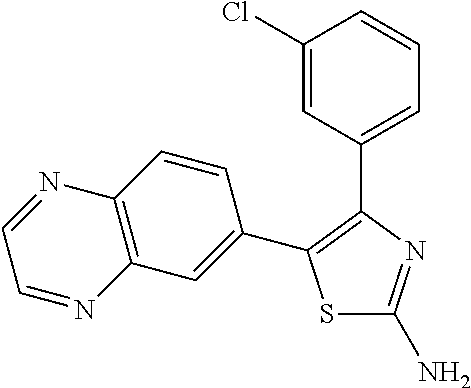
S1C(N)=NC(C2=CC=CC(Cl)=C2)=C1C1=CC2=C(C=C1)N=CC=N2
